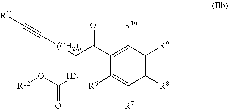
C1(C(=O)C(NC(O[R12])=O)[(CH2)n]C#C[R11])=C([R10])C([R9])=C([R8])C([R7])=C1[R6]
